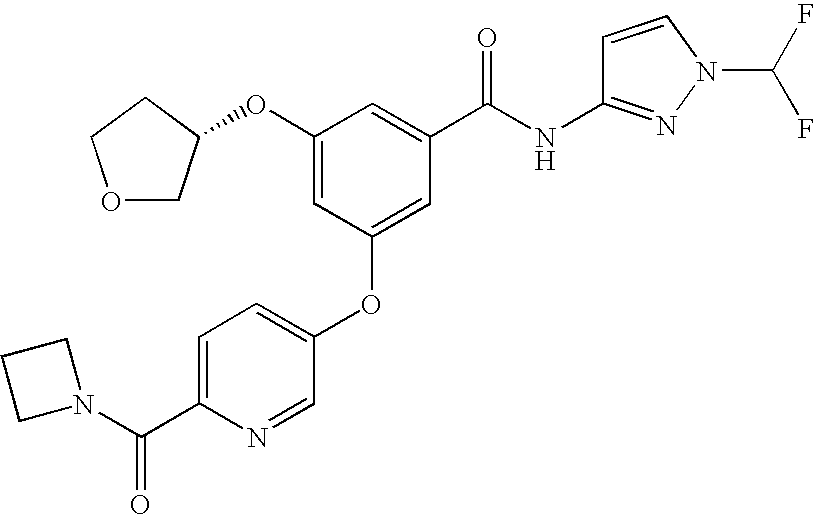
C1(OC2COCC2)=CC(OC2=CC=C(C(=O)N3CCC3)N=C2)=CC(C(NC2=NN(C(F)F)C=C2)=O)=C1
